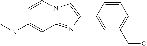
C1(CO)=CC=CC(C2=CN3C(=N2)C=C(NC)C=C3)=C1
